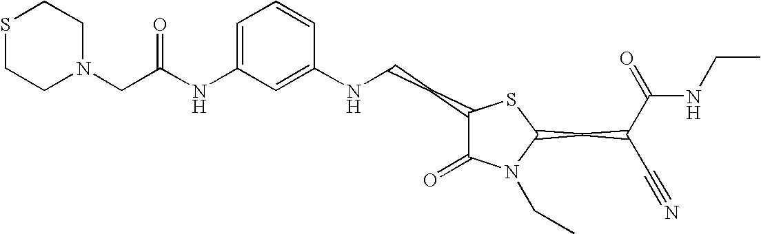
C1=C(NC(=O)CN2CCSCC2)C=C(NCCC2C(=O)N(CC)C(CC(C#N)C(=O)NCC)S2)C=C1
